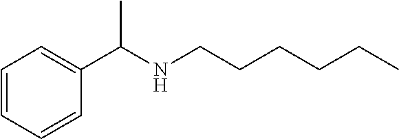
C1=CC=CC(C(NCCCCCC)C)=C1
